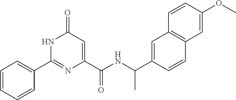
C1=CC=CC(C2=NC(C(=O)NC(C)C3=CC4=C(C=C3)C=C(OC)C=C4)=CC(=O)N2)=C1
